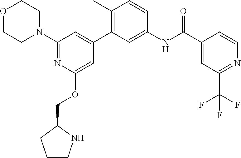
O1CCN(C2=NC(OCC3CCCN3)=CC(C3=C(C)C=CC(NC(C4=CC(C(F)(F)F)=NC=C4)=O)=C3)=C2)CC1
